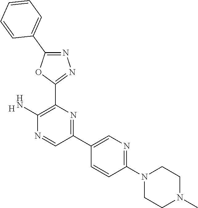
[H].C1(N)=C(C2=NN=C(C3=CC=CC=C3)O2)N=C(C2=CN=C(N3CCN(C)CC3)C=C2)C=N1
